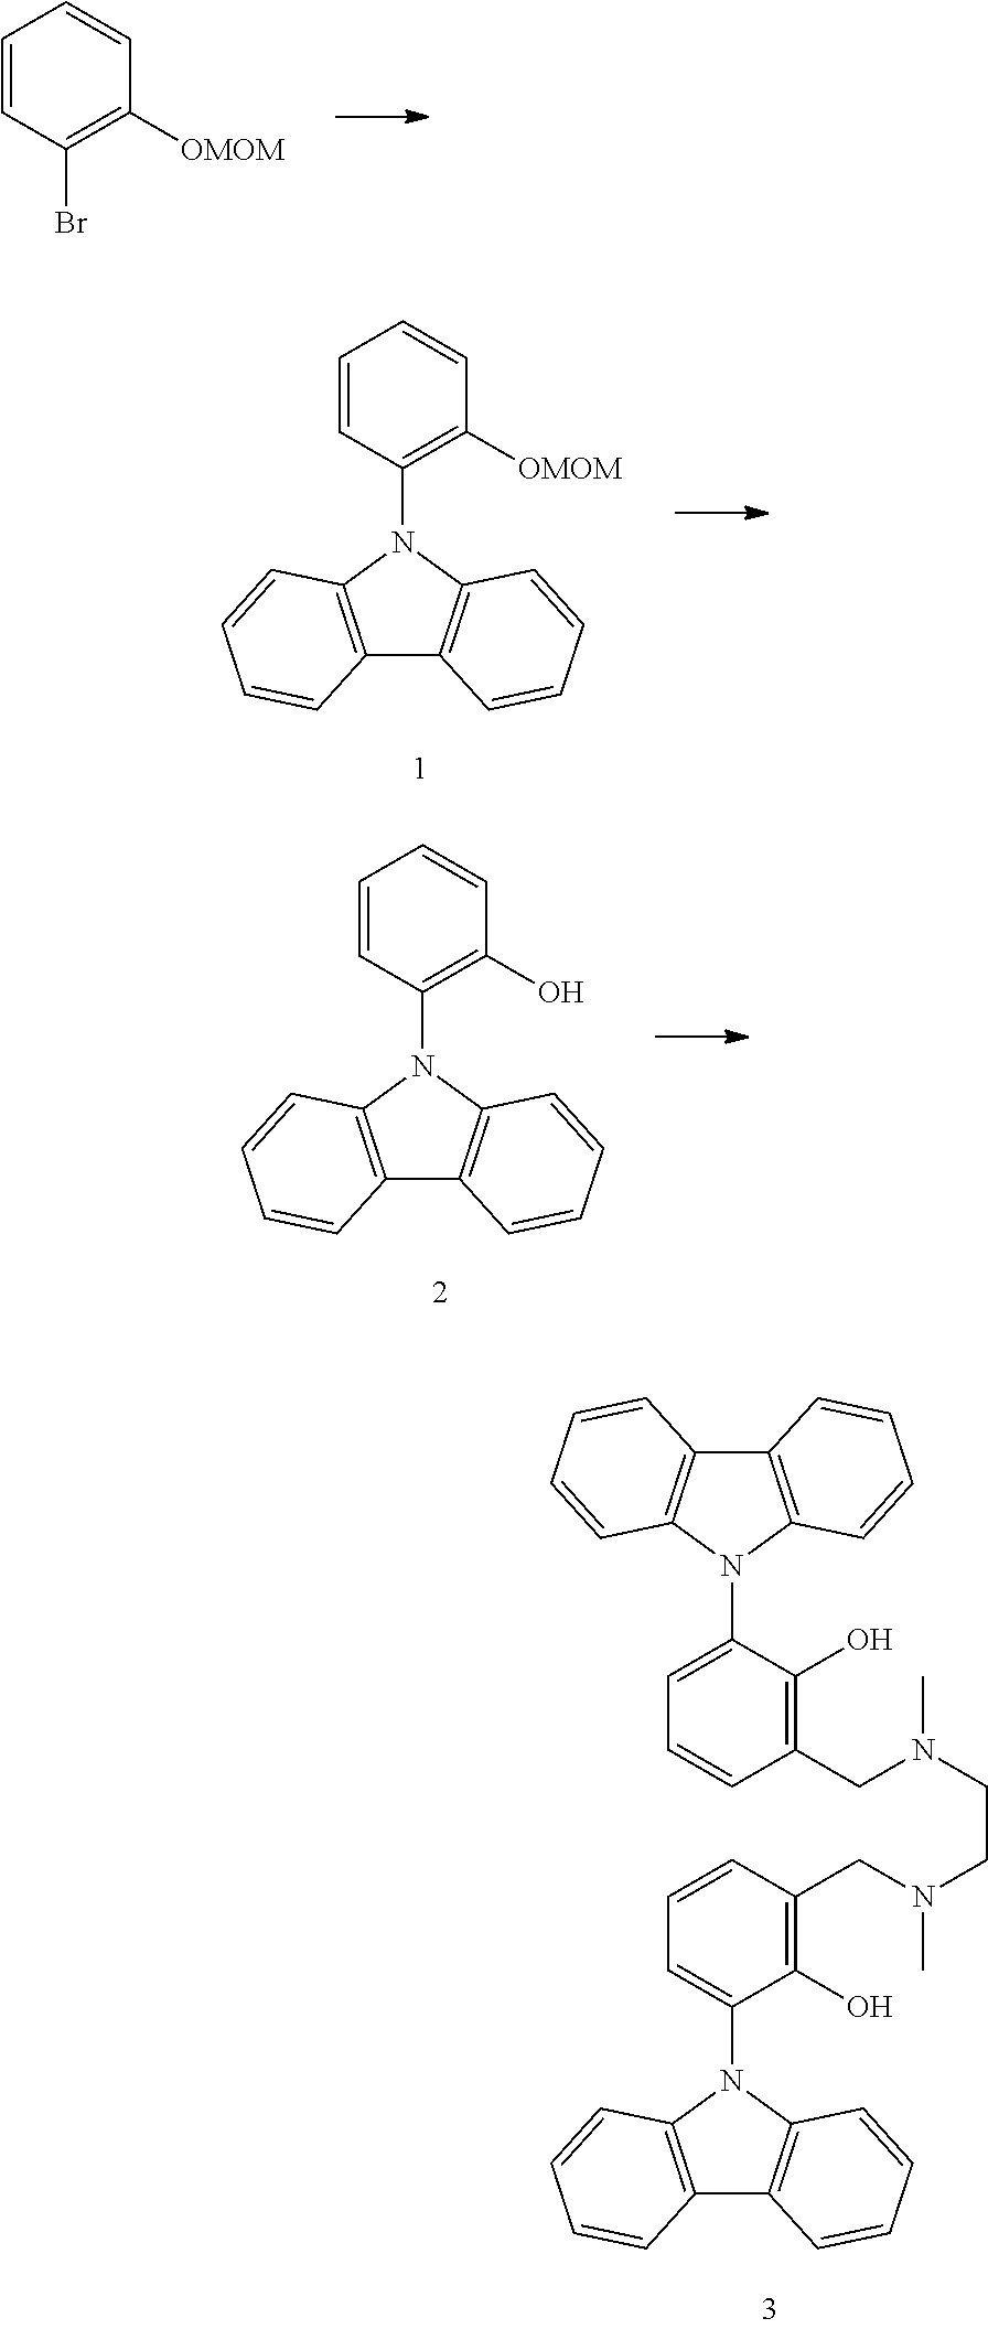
C1=CC(Br)=C([OMOM])C=C1.C12=C(N(C3=C([OMOM])C=CC=C3)C3=C1C=CC=C3)C=CC=C2.C12=C(N(C3=C(O)C=CC=C3)C3=C1C=CC=C3)C=CC=C2.C12=C(N(C3=CC=CC(CN(C)CCN(CC4=C(O)C(N5C6=C(C7=C5C=CC=C7)C=CC=C6)=CC=C4)C)=C3O)C3=C1C=CC=C3)C=CC=C2
